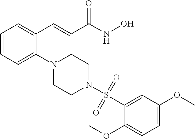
C1=CC=C(N2CCN(S(C3=CC(OC)=CC=C3OC)(=O)=O)CC2)C(C=CC(NO)=O)=C1
